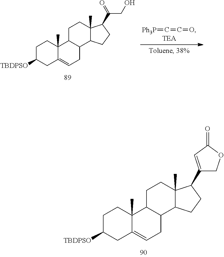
C1C([TBDPSO])CC2=CCC3C(C2(C)C1)CCC1(C)C3CCC1C1=CC(=O)OC1.[Ph3P]=C=C=O.C1C([TBDPSO])CC2=CCC3C(C2(C)C1)CCC1(C)C3CCC1C(=O)CO
